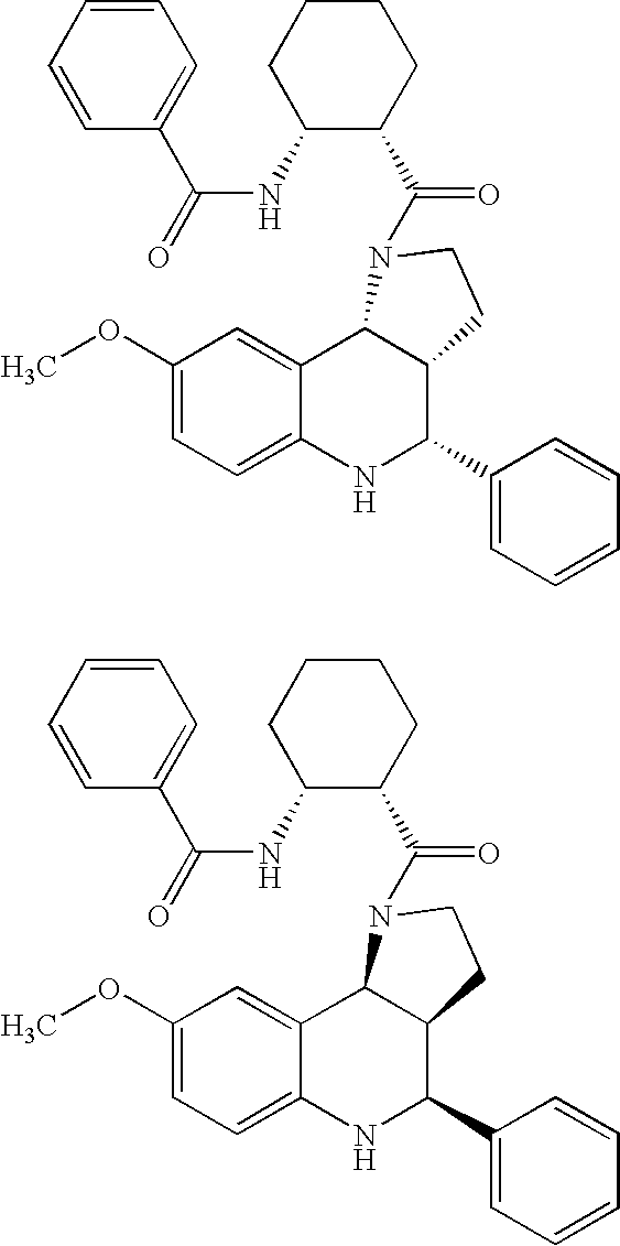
C1(OC)=CC=C2C(=C1)C1C(C(C3=CC=CC=C3)N2)CCN1C(C1CCCCC1NC(C1=CC=CC=C1)=O)=O.C1(OC)=CC=C2C(=C1)C1C(C(C3=CC=CC=C3)N2)CCN1C(C1CCCCC1NC(C1=CC=CC=C1)=O)=O
